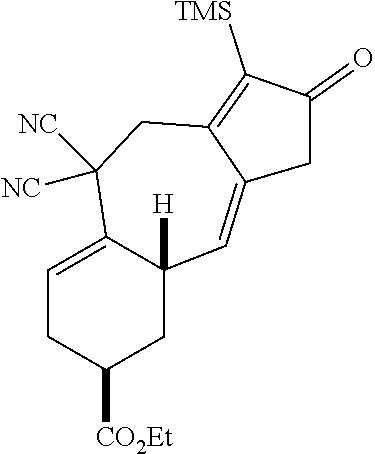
C1=C2C([H])(CC([CO2Et])C1)C=C1C(=C([TMS])C(=O)C1)CC2([NC])[NC]
